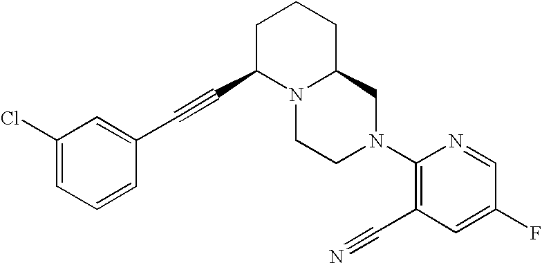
C1(Cl)=CC=CC(C#CC2N3C(CCC2)CN(C2=C(C#N)C=C(F)C=N2)CC3)=C1
